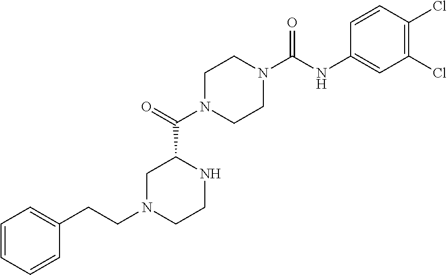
C1=CC(Cl)=C(Cl)C=C1NC(N1CCN(C(=O)C2CN(CCC3=CC=CC=C3)CCN2)CC1)=O
